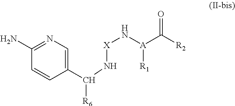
[X](N[A](C([R2])=O)[R1])NC(C1=CN=C(N)C=C1)[R6]
